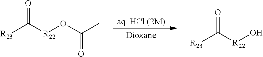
[aq. HCl (2M)].[Dioxane].[R23]C([R22]OC(C)=O)=O.[R23]C([R22]O)=O
